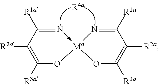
O1C([R3a])=C([R2a])C([R1a])=N[Ma+]12-N=C([R1a])C([R2a])=C([R3a])O2
